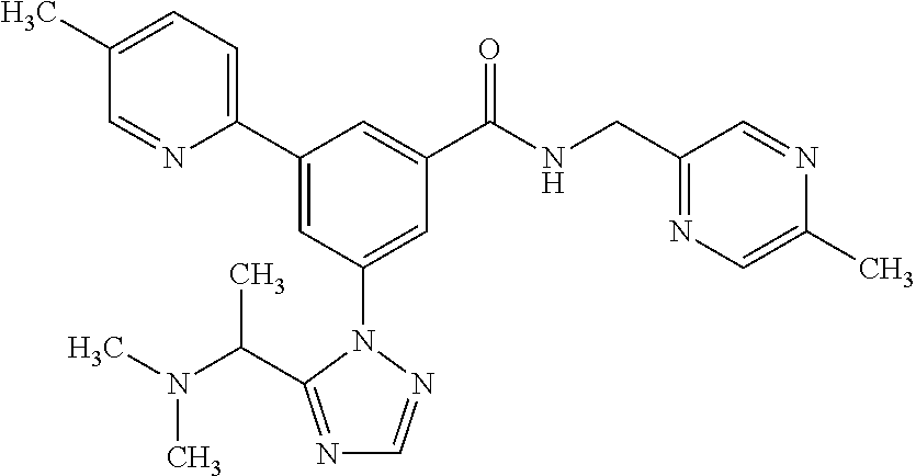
C1(C2=CC(N3N=CN=C3C(N(C)C)C)=CC(C(NCC3=NC=C(C)N=C3)=O)=C2)=CC=C(C)C=N1
